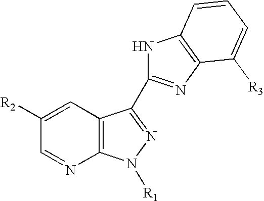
C1([R2])=CC2=C(N=C1)N([R1])N=C2C1=NC2=C(N1)C=CC=C2[R3]
